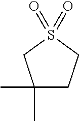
C1(C)(C)CCS(=O)(=O)C1
